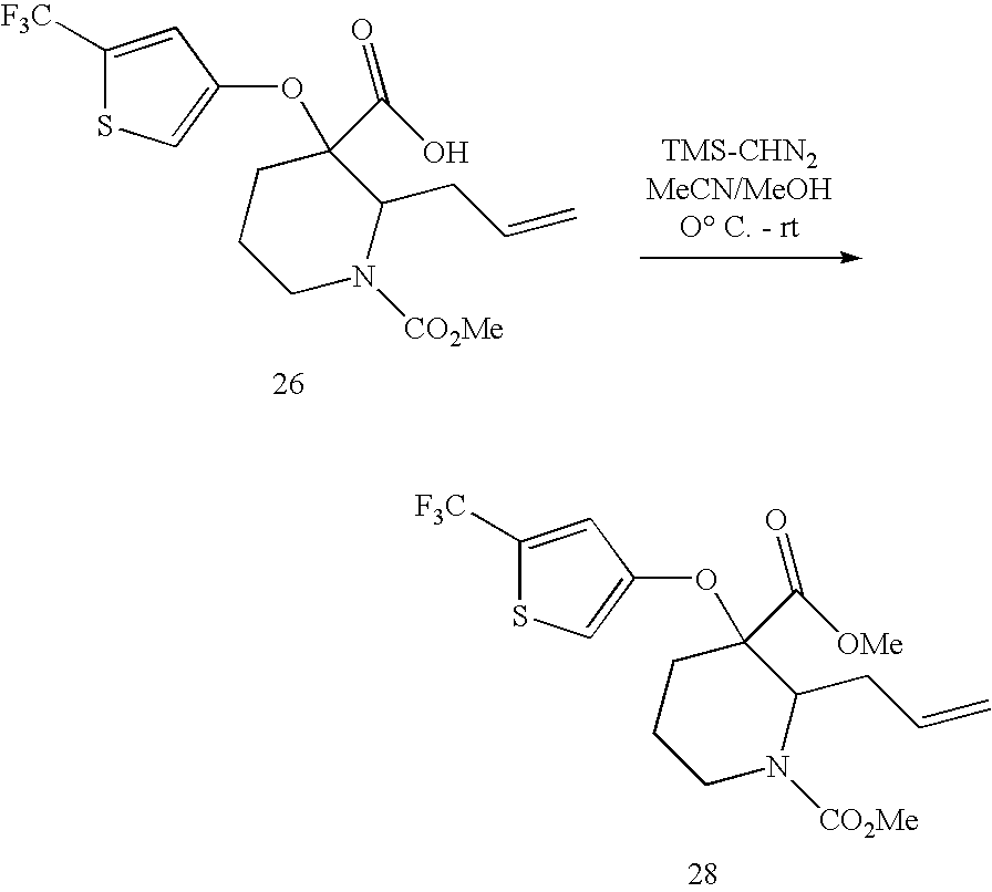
C1CCN([CO2Me])C(CC=C)C1(C(=O)O)OC1=CSC([F3C])=C1.C1CCN([CO2Me])C(CC=C)C1(C(=O)[OMe])OC1=CSC([F3C])=C1
